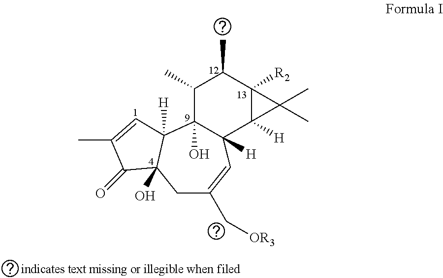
C1C(C[OR3])=CC2([H])C(O)(C3([H])C1(O)C(=O)C(C)=C3)C(C)C(C)C1([R2])C2([H])C1(C)C
